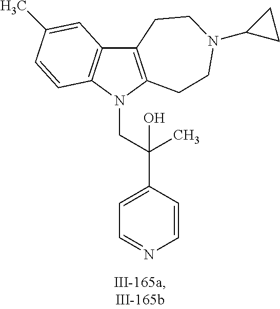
C12=C(N(CC(C3=CC=NC=C3)(O)C)C3=C1C=C(C)C=C3)CCN(C1CC1)CC2
